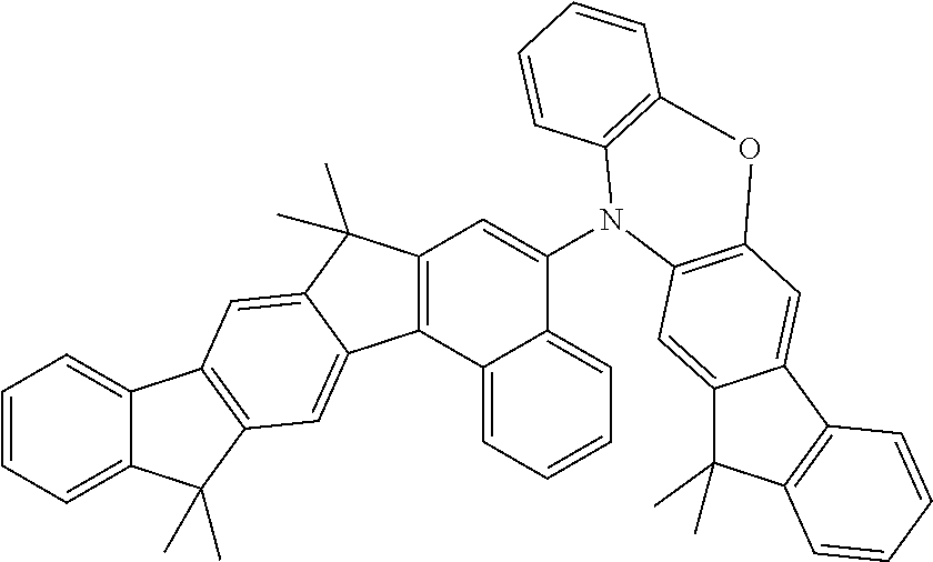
C12=CC=CC=C1C(C)(C)C1=C2C=C2C(C)(C)C3=C(C2=C1)C1=CC=CC=C1C(N1C2=C(C=CC=C2)OC2=C1C=C1C(C)(C)C4=C(C1=C2)C=CC=C4)=C3
